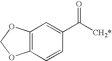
C12=C(C=C(C([CH2*])=O)C=C1)OCO2
